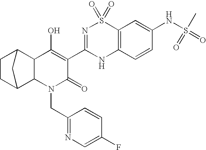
C1CC2C3C(C1C2)C(O)=C(C1=NS(=O)(=O)C2=C(N1)C=CC(NS(=O)(C)=O)=C2)C(=O)N3CC1=NC=C(F)C=C1
